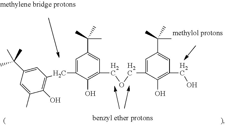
C1=C(CC2=C(O)C(C)=CC(C(C)(C)C)=C2)C(O)=C(COCC2=CC(C(C)(C)C)=CC(CO)=C2O)C=C1C(C)(C)C
